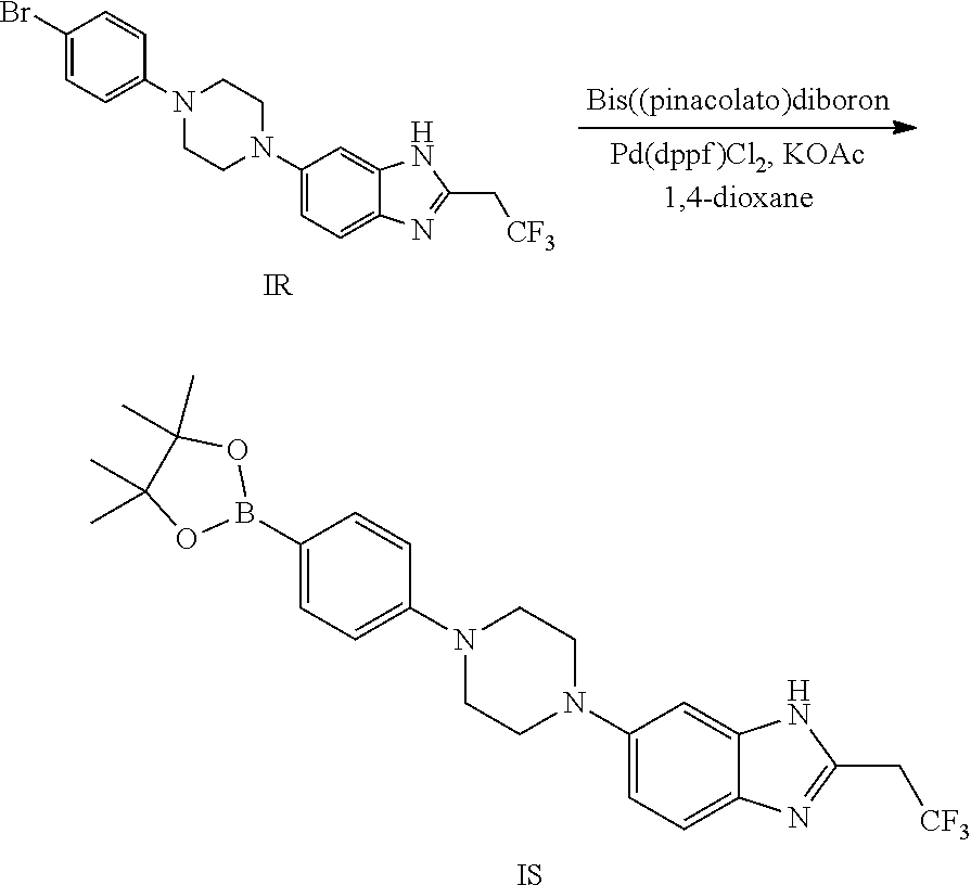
C1(B2OC(C)(C)C(C)(C)O2)=CC=C(N2CCN(C3=CC=C4C(=C3)NC(C[CF3])=N4)CC2)C=C1.[IS].C1(Br)=CC=C(N2CCN(C3=CC=C4C(=C3)NC(C[CF3])=N4)CC2)C=C1.[IR]
